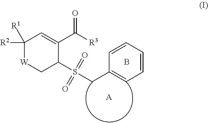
C1([R2])([R1])[W]CC(S(=O)(=O)CC2=CC=CC=C2)C(C([R3])=O)=C1.B.[A]
